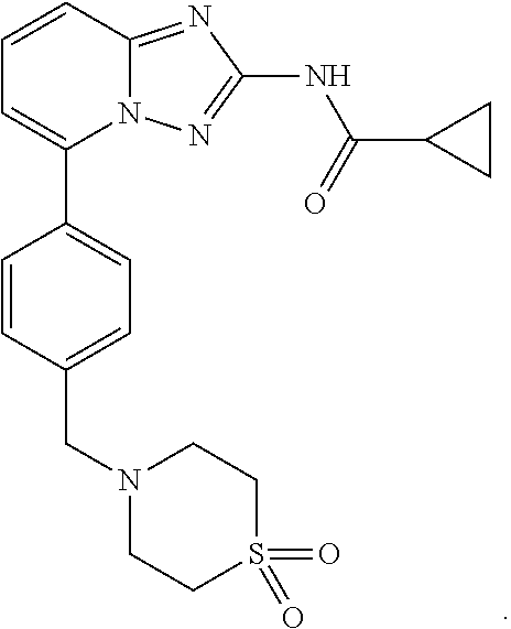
N12C(=NC(NC(C3CC3)=O)=N1)C=CC=C2C1=CC=C(CN2CCS(=O)(=O)CC2)C=C1
